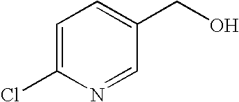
C1=C(Cl)N=CC(CO)=C1
